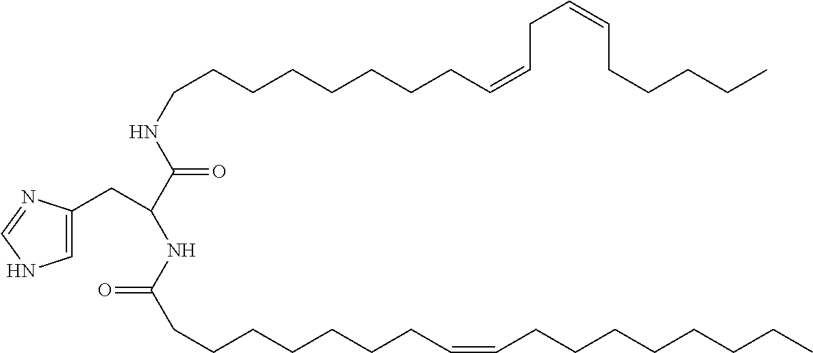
C(C(C(=O)NCCCCCCCCC=CCC=CCCCCC)NC(CCCCCCCC=CCCCCCCCC)=O)C1=CNC=N1
